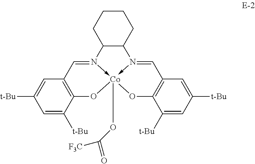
C12C(CCCC1)N1->[Co]3(OC(=O)[F3C])(-N2=CC2=C(C([t-Bu])=CC([t-Bu])=C2)O3)OC2=C(C=C([t-Bu])C=C2[t-Bu])C=1
